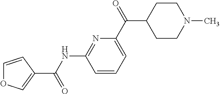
C1(C(NC2=NC(C(C3CCN(C)CC3)=O)=CC=C2)=O)=COC=C1
